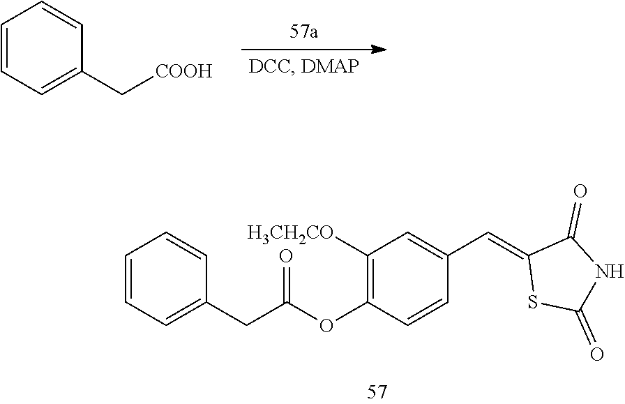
C(C(OC1=C([H3CH2CO])C=C(C=C2SC(=O)NC2=O)C=C1)=O)C1=CC=CC=C1.C1=CC=C(C[COOH])C=C1
